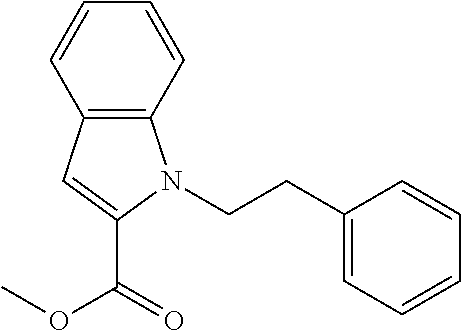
O(C)C(=O)C1=CC2=C(N1CCC1=CC=CC=C1)C=CC=C2
